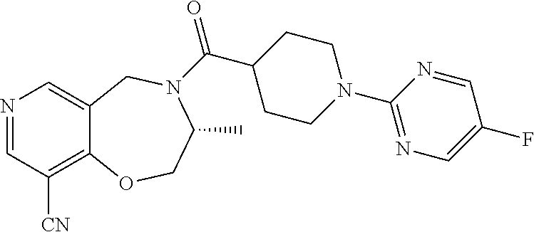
N1=CC([CN])=C2C(=C1)CN(C(C1CCN(C3=NC=C(F)C=N3)CC1)=O)C(C)CO2
